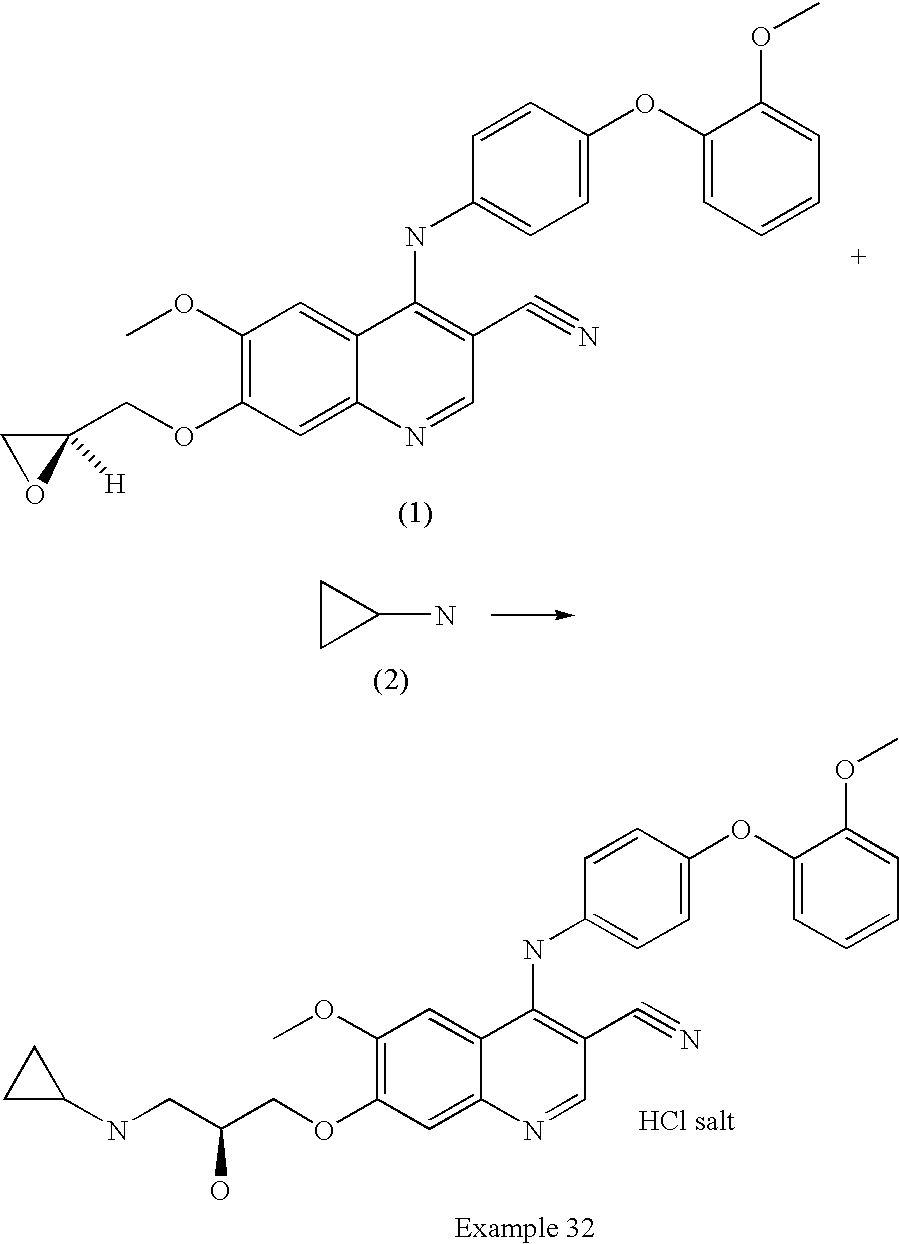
C1(OC)=C(OCC2([H])CO2)C=C2C(=C1)C(NC1=CC=C(OC3=CC=CC=C3OC)C=C1)=C(C#N)C=N2.C1CC1N.C1(OC)=C(OCC(CNC2CC2)O)C=C2C(=C1)C(NC1=CC=C(OC3=CC=CC=C3OC)C=C1)=C(C#N)C=N2
